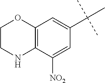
C1CNC2=C(O1)C=C(C(C)(C)C)C=C2[NO2]
